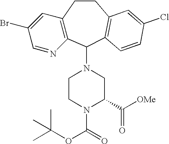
C12=C(C(N3CCN(C(=O)OC(C)(C)C)C(C([OMe])=O)C3)C3=C(CC1)C=C(Cl)C=C3)N=CC(Br)=C2
